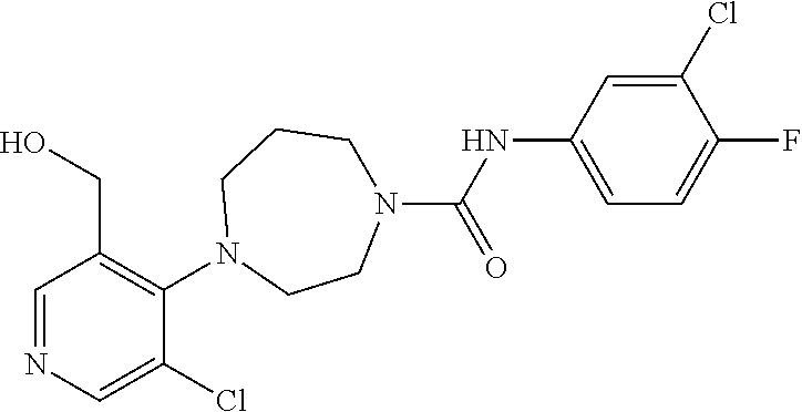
C1=NC=C(Cl)C(N2CCN(C(NC3=CC=C(F)C(Cl)=C3)=O)CCC2)=C1CO
